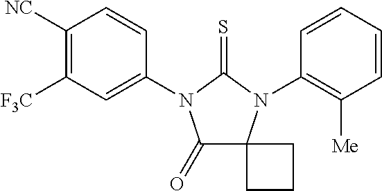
C1(=O)C2(N(C3=C([Me])C=CC=C3)C(=S)N1C1=CC([F3C])=C([NC])C=C1)CCC2
